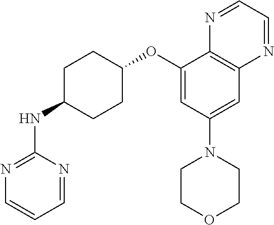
C1(OC2CCC(NC3=NC=CC=N3)CC2)=CC(N2CCOCC2)=CC2=C1N=CC=N2
